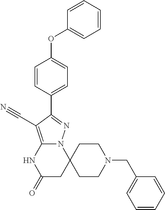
C1=CC=CC(OC2=CC=C(C3=NN4C(=C3C#N)NC(=O)CC43CCN(CC4=CC=CC=C4)CC3)C=C2)=C1
